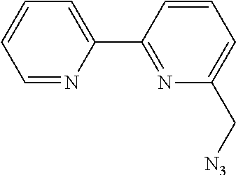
C1=NC(C2=NC(C[N3])=CC=C2)=CC=C1
